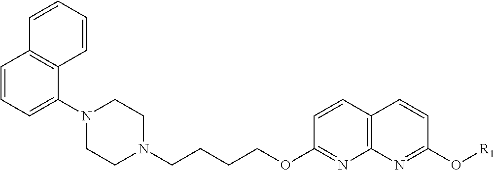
C1=CC=C(N2CCN(CCCCOC3=NC4=C(C=C3)C=CC(O[R1])=N4)CC2)C2=C1C=CC=C2
